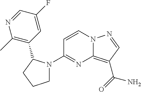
C1(N2CCCC2C2=C(C)N=CC(F)=C2)=NC2=C(C(=O)N)C=NN2C=C1
